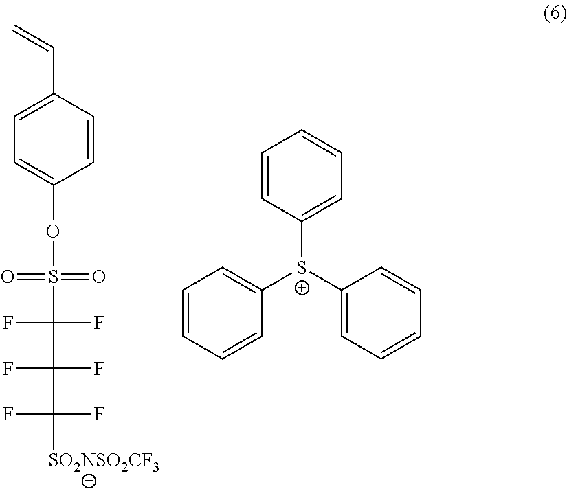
C1=CC(C=C)=CC=C1OS(=O)(=O)C(F)(F)C(F)(F)C(F)(F)[SO2NSO2CF3].C1=CC([S+](C2=CC=CC=C2)C2=CC=CC=C2)=CC=C1
